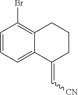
C1=CC=C2C(=C1Br)CCCC2=C[CN]
